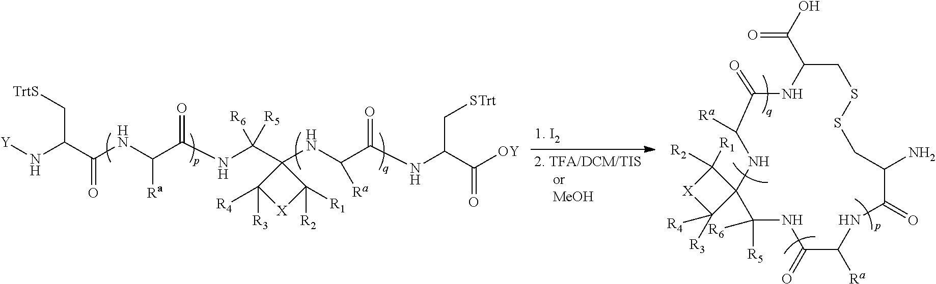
C1(=O)NC(C(O)=O)CSSCC(N)C(=O)NC([Ra])C(=O)NC([R5])([R6])C2(NC1[Ra])C([R2])([R1])[X]C2([R4])[R3].[Y]NC(C(NC([Ra])C(=O)NC([R6])(C1(NC(C(NC(C([OY])=O)C[STrt])=O)[Ra])C([R4])([R3])[X]C1([R1])[R2])[R5])=O)C[TrtS]
